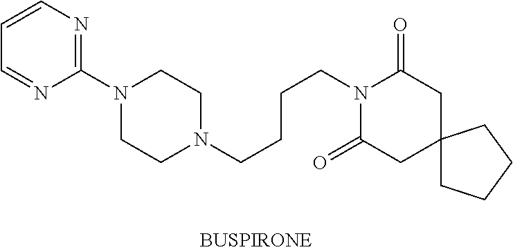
C1(N2CCN(CCCCN3C(=O)CC4(CC3=O)CCCC4)CC2)=NC=CC=N1
